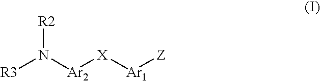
[R2]N([Ar2][X][Ar1][Z])[R3]
